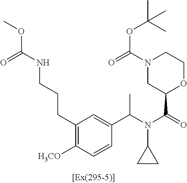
C1(CCCNC(OC)=O)=C([H3CO])C=CC(C(N(C2CC2)C(=O)C2OCCN(C(=O)OC(C)(C)C)C2)C)=C1
